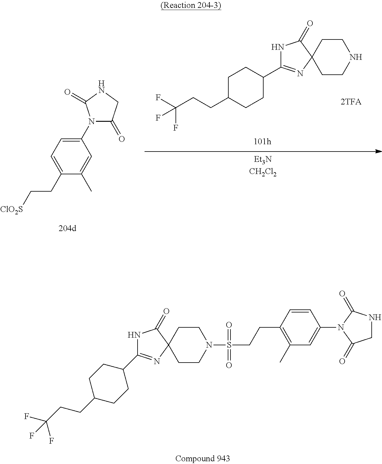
C1(C2=NC3(C(=O)N2)CCN(S(CCC2=C(C)C=C(N4C(=O)CNC4=O)C=C2)(=O)=O)CC3)CCC(CCC(F)(F)F)CC1.C1(N2C(=O)CNC2=O)=CC=C(CC[ClO2S])C(C)=C1.C1C(CCC(F)(F)F)CCC(C2=NC3(C(=O)N2)CCNCC3)C1
